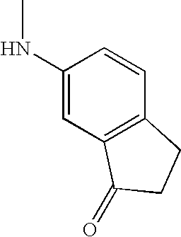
C1=CC(NC)=CC2=C1CCC2=O
